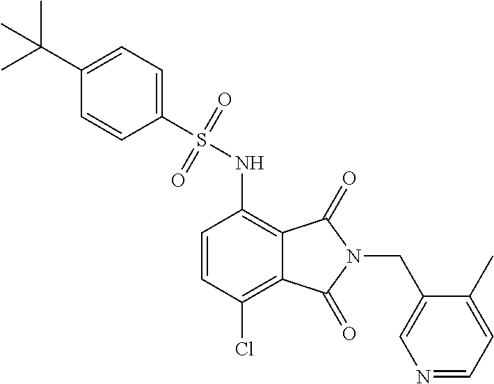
C1=CC(Cl)=C2C(=C1NS(C1=CC=C(C(C)(C)C)C=C1)(=O)=O)C(=O)N(CC1=CN=CC=C1C)C2=O
